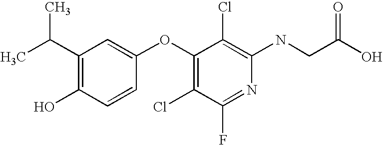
N(C1=C(Cl)C(OC2=CC(C(C)C)=C(O)C=C2)=C(Cl)C(F)=N1)CC(O)=O
